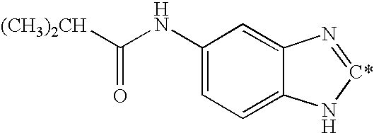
C1(NC([(CH3)2CH])=O)=CC=C2C(=C1)N=[C*]N2
